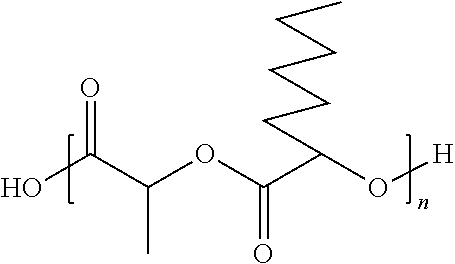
CCCCCCC(C(OC(C(O)=O)C)=O)O[H]
